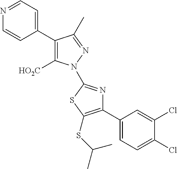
C1(C2=C([HO2C])N(C3=NC(C4=CC=C(Cl)C(Cl)=C4)=C(SC(C)C)S3)N=C2C)=CC=NC=C1
